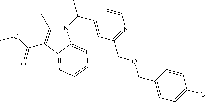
C(C1=CC(COCC2=CC=C(OC)C=C2)=NC=C1)(N1C(C)=C(C(OC)=O)C2=CC=CC=C12)C
